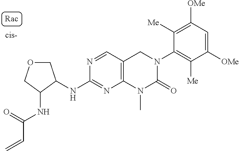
C1(NC2COCC2NC(=O)C=C)=NC2=C(C=N1)CN(C1=C([Me])C([OMe])=CC([OMe])=C1[Me])C(=O)N2C
